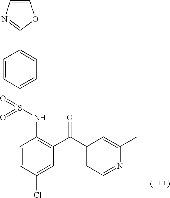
C1=CC(Cl)=CC(C(C2=CC=NC(C)=C2)=O)=C1NS(C1=CC=C(C2=NC=CO2)C=C1)(=O)=O
